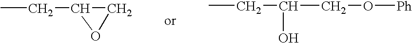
CCC1OC1.CCC(CO[Ph])O
